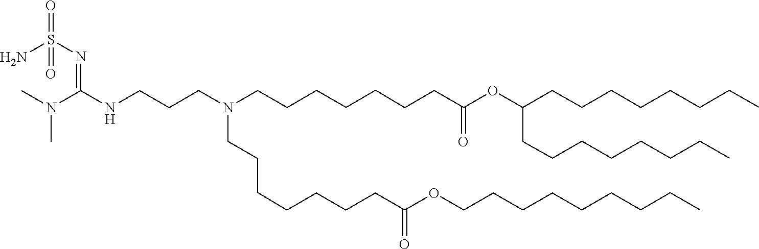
C(CC)CCCCCCOC(CCCCCCCN(CCCCCCCC(=O)OC(CCCCCCCC)CCCCCCCC)CCCNC(N(C)C)=NS(=O)(=O)N)=O
